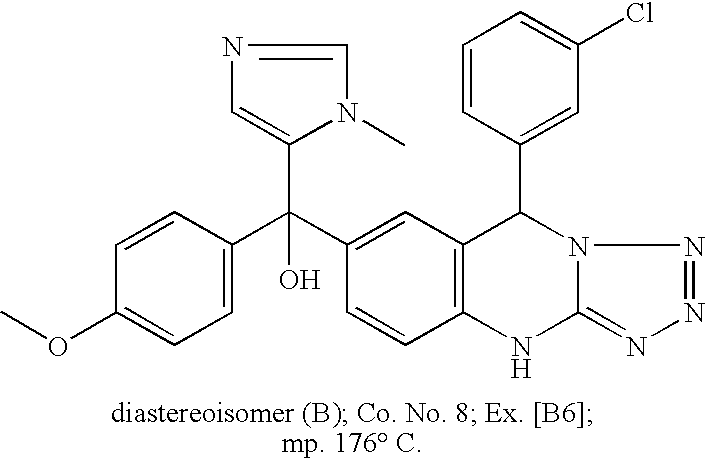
C1=CC(C(C2=CC3=C(C=C2)NC2=NN=NN2C3C2=CC(Cl)=CC=C2)(O)C2=CN=CN2C)=CC=C1OC
